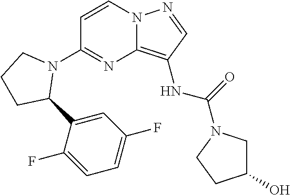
C1=CN2C(=C(NC(N3CCC(O)C3)=O)C=N2)N=C1N1CCCC1C1=CC(F)=CC=C1F
